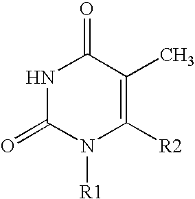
N1C(=O)N([R1])C([R2])=C(C)C1=O
